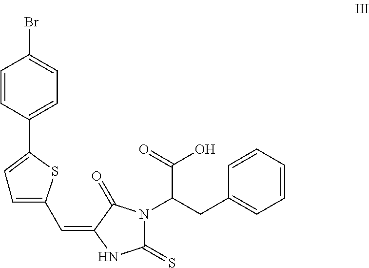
C1(C=C2NC(=S)N(C(CC3=CC=CC=C3)C(=O)O)C2=O)=CC=C(C2=CC=C(Br)C=C2)S1
